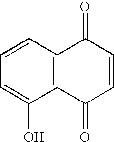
C12=C(C(=O)C=CC1=O)C(O)=CC=C2
